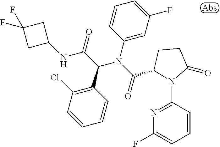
C1=CC(C(C(NC2CC(F)(F)C2)=O)N(C(=O)C2N(C3=NC(F)=CC=C3)C(=O)CC2)C2=CC(F)=CC=C2)=C(Cl)C=C1
